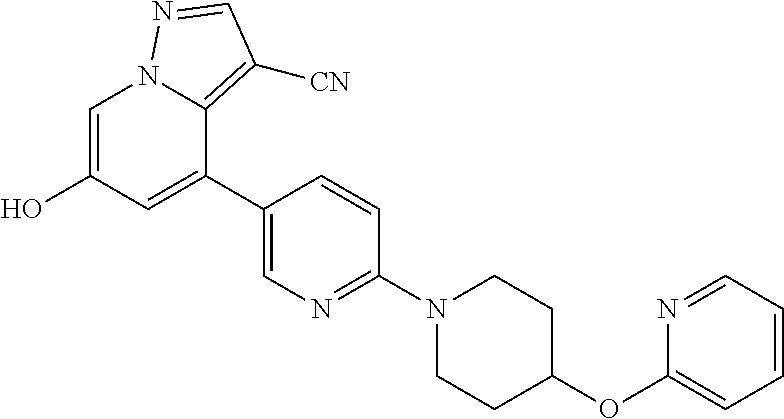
C1=C(O)C=C(C2=CN=C(N3CCC(OC4=CC=CC=N4)CC3)C=C2)C2=C([CN])C=NN12
